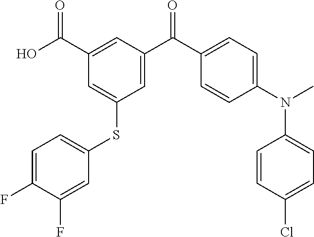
C1(C(O)=O)=CC(C(C2=CC=C(N(C)C3=CC=C(Cl)C=C3)C=C2)=O)=CC(SC2=CC=C(F)C(F)=C2)=C1
